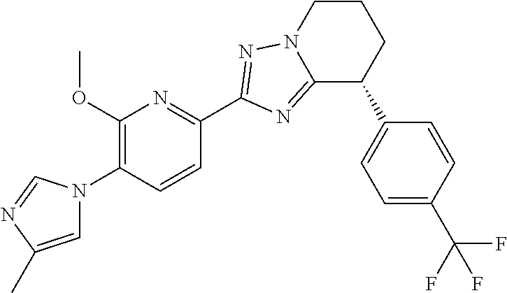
C1=C(C)N=CN1C1=C(OC)N=C(C2=NN3C(=N2)C(C2=CC=C(C(F)(F)F)C=C2)CCC3)C=C1
